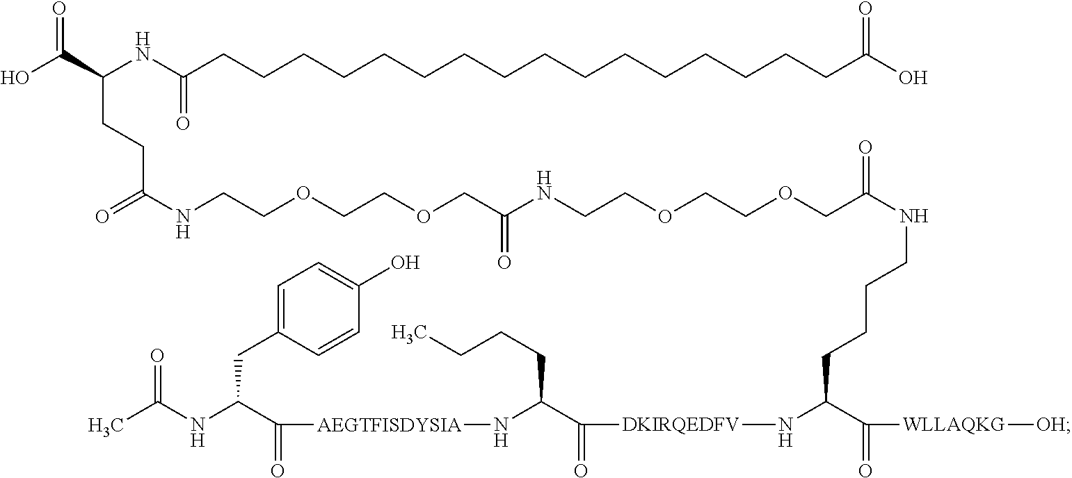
C(=O)([WLLAQKG][OH])C(N[DKIRQEDFV]C(C(CCCC)N[AEGTFISDYSIA]C(C(NC(C)=O)CC1=CC=C(O)C=C1)=O)=O)CCCCNC(=O)COCCOCCNC(COCCOCCNC(CCC(C(O)=O)NC(CCCCCCCCCCCCCCCCC(O)=O)=O)=O)=O
